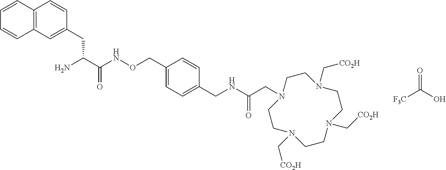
[F3C]C(O)=O.C1=C(CC(C(NOCC2=CC=C(CNC(CN3CCN(C[CO2H])CCN(C[CO2H])CCN(C[CO2H])CC3)=O)C=C2)=O)N)C=CC2=C1C=CC=C2
